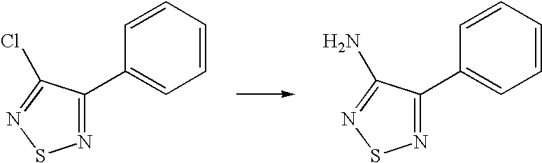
N1=C(C2=CC=CC=C2)C(Cl)=NS1.N1=C(C2=CC=CC=C2)C(N)=NS1
